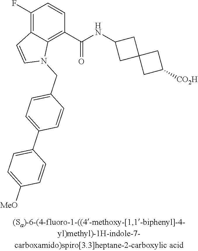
C1(F)=C2C(=C(C(NC3CC4(C3)CC([CO2H])C4)=O)C=C1)N(CC1=CC=C(C3=CC=C([MeO])C=C3)C=C1)C=C2
